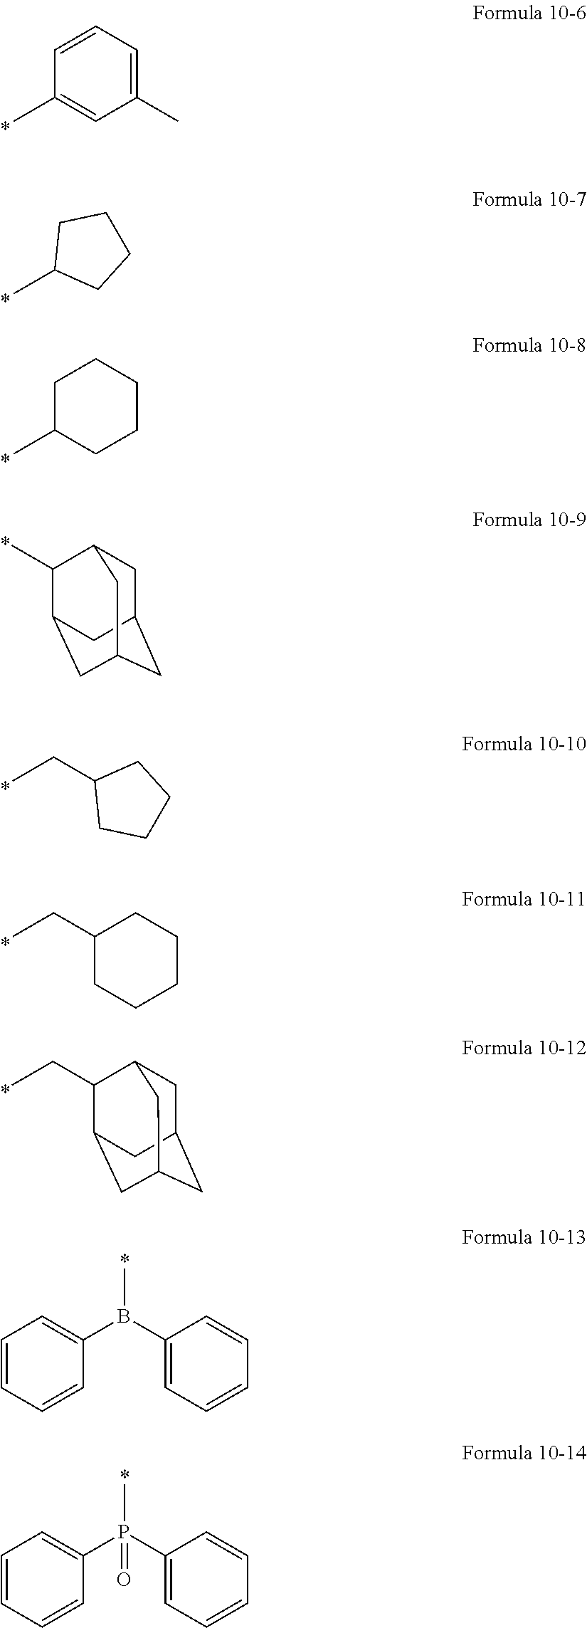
C1C2CC3CC(C(C)C1C3)C2.CCC1CCCC1.C1=CC=CC(B(C)C2=CC=CC=C2)=C1.C1=CC=CC(P(C)(C2=CC=CC=C2)=O)=C1.CC1=CC(C)=CC=C1.CC1CCCC1.CC1CCCCC1.CCC1CCCCC1.C1C2CC3CC(C(CC)C1C3)C2
